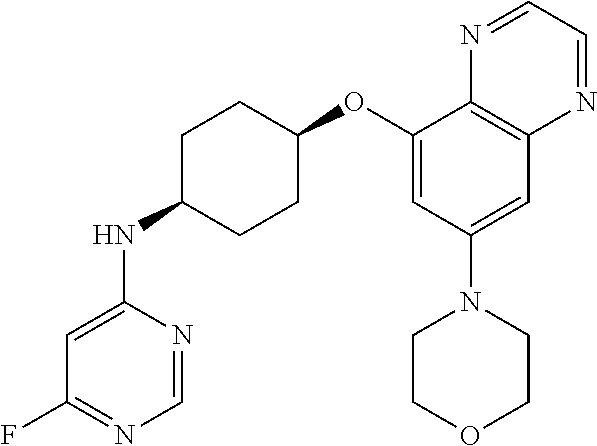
C1(OC2CCC(NC3=CC(F)=NC=N3)CC2)=CC(N2CCOCC2)=CC2=C1N=CC=N2
